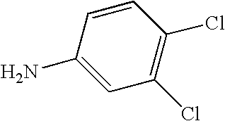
C1=CC(Cl)=C(Cl)C=C1N
